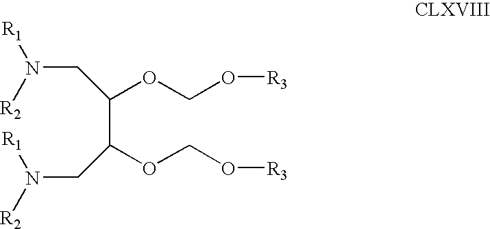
[R2]N(CC(C(CN([R1])[R2])OCO[R3])OCO[R3])[R1]
